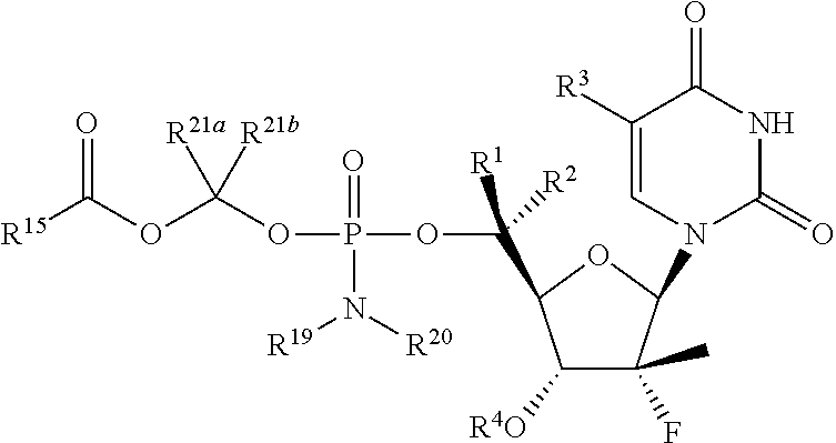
C([R1])([R2])(C1C([R4O])C(F)(C)C(N2C(=O)NC(=O)C([R3])=C2)O1)OP(=O)(N([R19])[R20])OC(OC([R15])=O)([R21a])[R21b]
